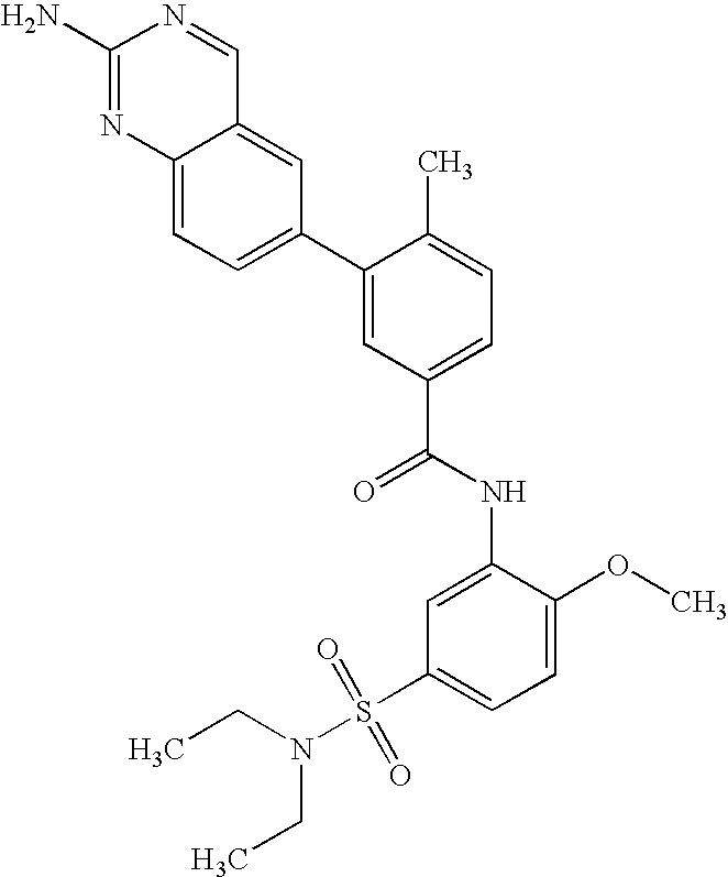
C12=CC(C3=CC(C(=O)NC4=CC(S(=O)(=O)N(CC)CC)=CC=C4OC)=CC=C3C)=CC=C1N=C(N)N=C2
